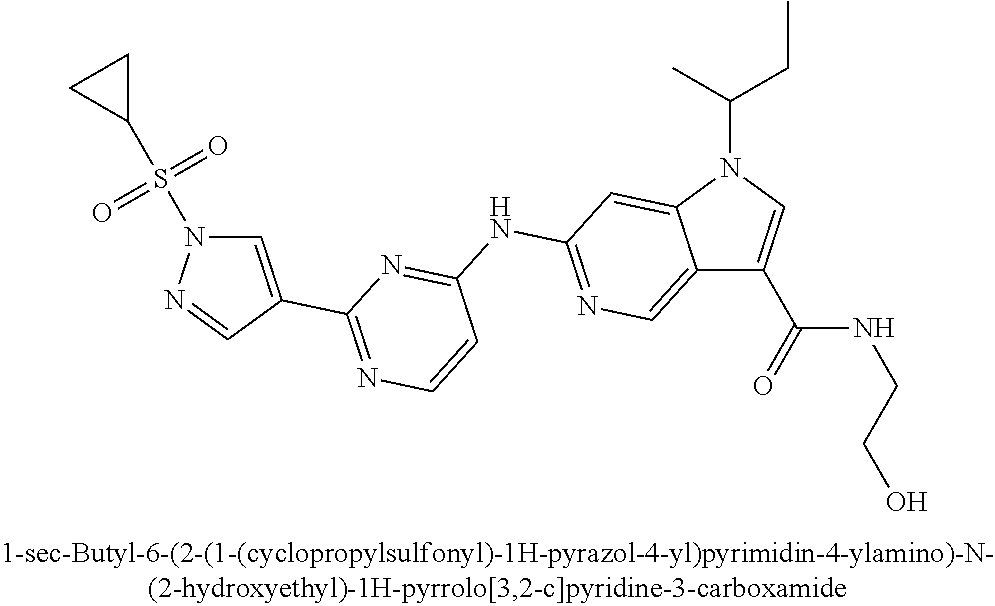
C12=CN=C(NC3=NC(C4=CN(S(C5CC5)(=O)=O)N=C4)=NC=C3)C=C1N(C(CC)C)C=C2C(NCCO)=O
